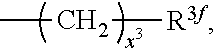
CC[R3f]
